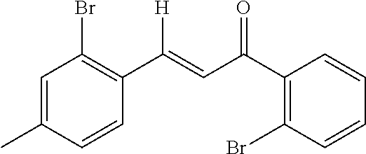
C1=C(C)C=CC(C(=CC(C2=C(Br)C=CC=C2)=O)[H])=C1Br
